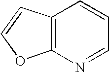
C12=C(N=CC=C1)OC=C2
